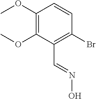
C1(Br)=C(C=NO)C(OC)=C(OC)C=C1
